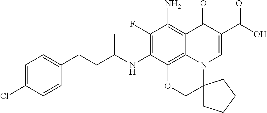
C1(F)=C(NC(CCC2=CC=C(Cl)C=C2)C)C2=C3C(=C1N)C(=O)C(C(=O)O)=CN3C1(CO2)CCCC1
